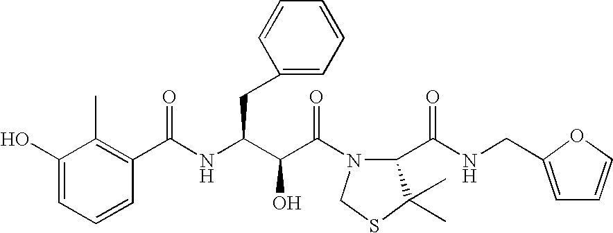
C1(O)=CC=CC(C(NC(C(C(=O)N2C(C(NCC3=CC=CO3)=O)C(C)(C)SC2)O)CC2=CC=CC=C2)=O)=C1C
